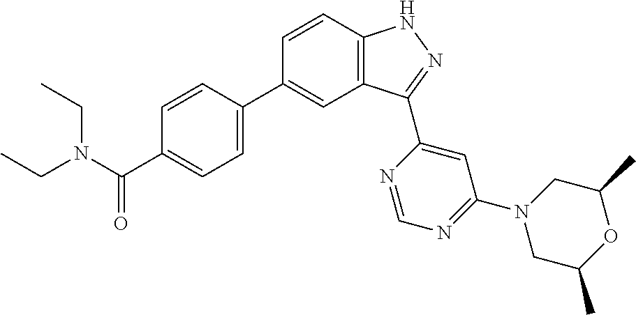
C1=CC2=C(C=C1C1=CC=C(C(N(CC)CC)=O)C=C1)C(C1=CC(N3CC(C)OC(C)C3)=NC=N1)=NN2
